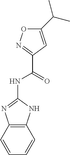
C1(C(C)C)=CC(C(NC2=NC3=C(N2)C=CC=C3)=O)=NO1
